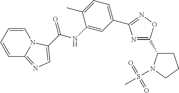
N1=C(C2CCCN2S(C)(=O)=O)ON=C1C1=CC=C(C)C(NC(=O)C2=CN=C3C=CC=CN32)=C1
